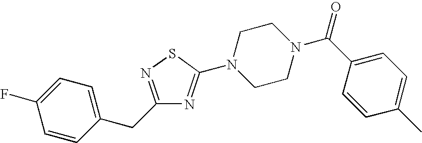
C1=CC(CC2=NSC(N3CCN(C(C4=CC=C(C)C=C4)=O)CC3)=N2)=CC=C1F
